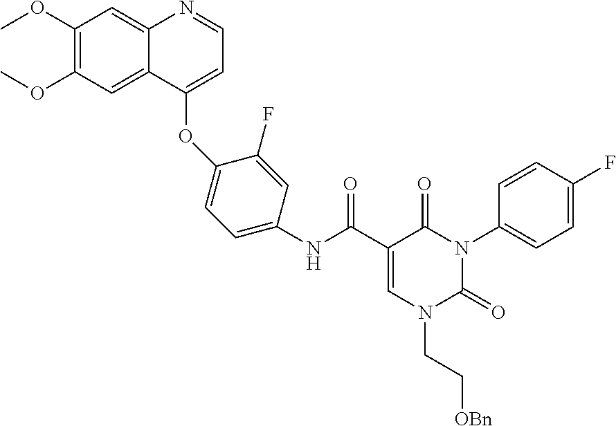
C1(OC)=C(OC)C=C2C(=C1)N=CC=C2OC1=CC=C(NC(C2=CN(CC[OBn])C(=O)N(C3=CC=C(F)C=C3)C2=O)=O)C=C1F
